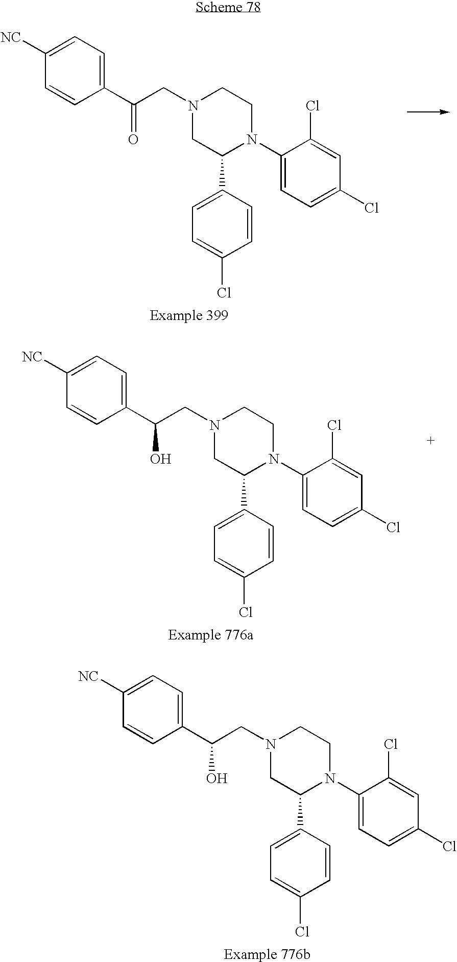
C1(C(CN2CC(C3=CC=C(Cl)C=C3)N(C3=CC=C(Cl)C=C3Cl)CC2)O)=CC=C([NC])C=C1.C1(C(CN2CC(C3=CC=C(Cl)C=C3)N(C3=CC=C(Cl)C=C3Cl)CC2)=O)=CC=C([NC])C=C1.C1(C(CN2CC(C3=CC=C(Cl)C=C3)N(C3=CC=C(Cl)C=C3Cl)CC2)O)=CC=C([NC])C=C1
